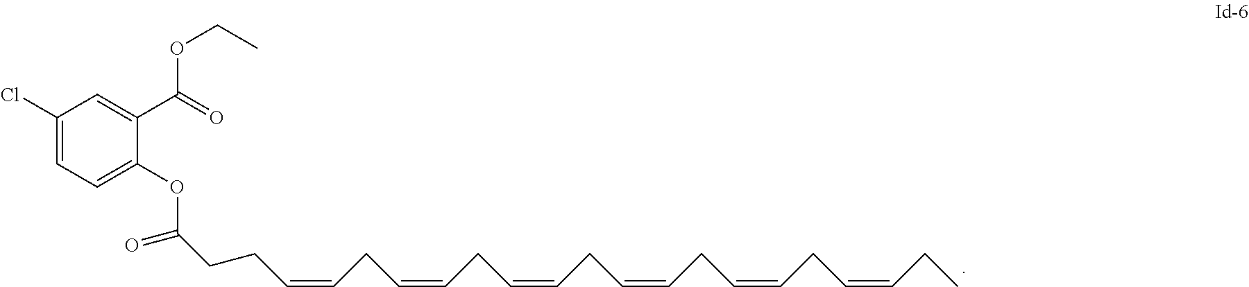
C1(C(=O)OCC)=CC(Cl)=CC=C1OC(CCC=CCC=CCC=CCC=CCC=CCC=CCC)=O
